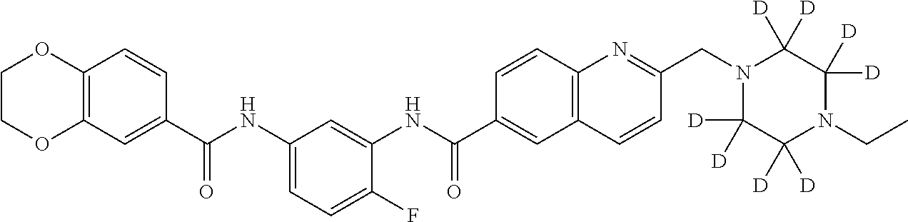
C1([D])([D])C([D])([D])N(CC2=NC3=C(C=C2)C=C(C(NC2=CC(NC(C4=CC5=C(C=C4)OCCO5)=O)=CC=C2F)=O)C=C3)C([D])([D])C([D])([D])N1CC
